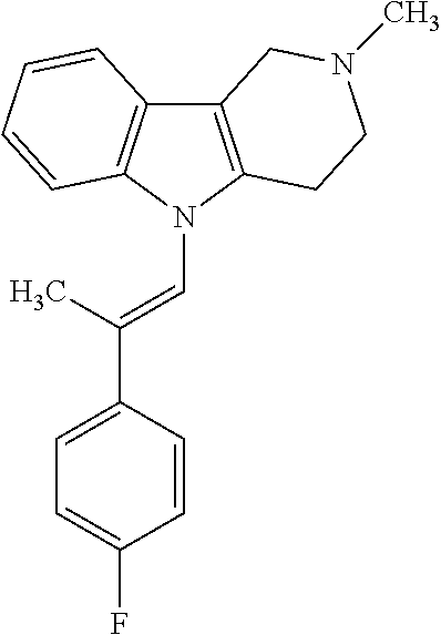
C12=C(N(C=C(C3=CC=C(F)C=C3)C)C3=C1C=CC=C3)CCN(C)C2
